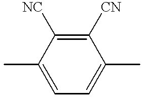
CC1=CC=C(C)C([CN])=C1[NC]
